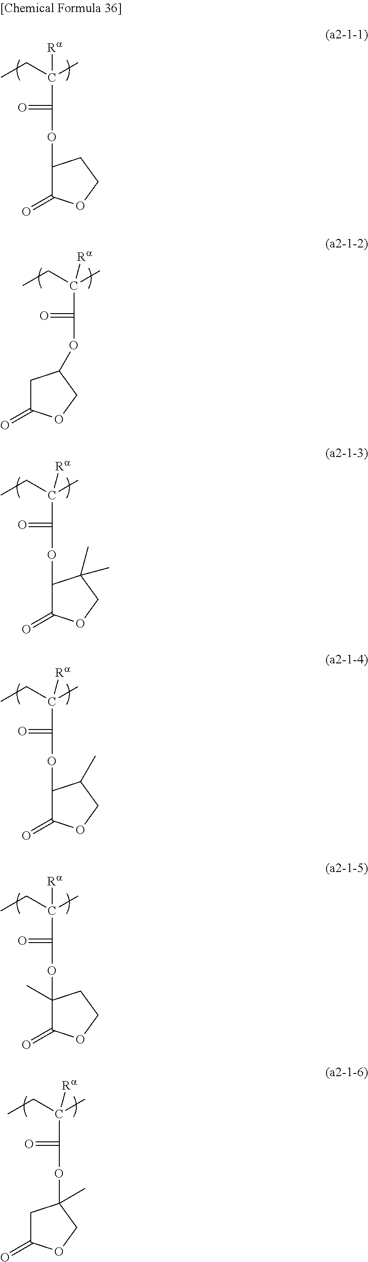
CCC(C)([Ra])C(=O)OC1C(=O)OCC1.CCC(C)([Ra])C(=O)OC1CC(=O)OC1.CCC(C)([Ra])C(=O)OC1C(=O)OCC1(C)C.CCC(C)([Ra])C(=O)OC1C(=O)OCC1C.CCC(C)([Ra])C(=O)OC1(C)C(=O)OCC1.CCC(C)([Ra])C(=O)OC1(C)CC(=O)OC1
